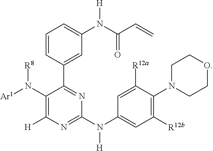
C1=C(N([H])C2=NC([H])=C(N([Ar1])[R8])C(C3=CC(N(C(C=C)=O)[H])=CC=C3)=N2)C=C([R12a])C(N2CCOCC2)=C1[R12b]
